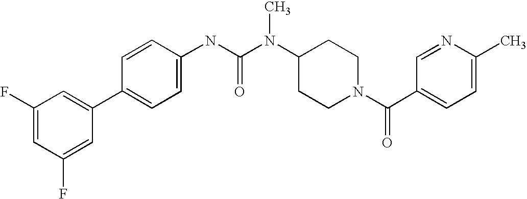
C1(F)=CC(F)=CC(C2=CC=C(NC(N(C3CCN(C(C4=CC=C(C)N=C4)=O)CC3)C)=O)C=C2)=C1
